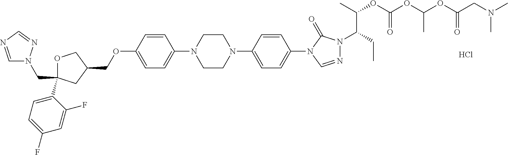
C(OC1=CC=C(N2CCN(C3=CC=C(N4C(=O)N(C(C(C)OC(OC(OC(CN(C)C)=O)C)=O)CC)N=C4)C=C3)CC2)C=C1)C1COC(CN2C=NC=N2)(C2=CC=C(F)C=C2F)C1.Cl
